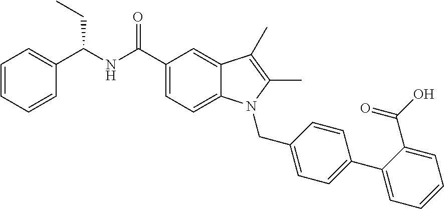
C1=CC=C(C(NC(C2=CC=C3C(=C2)C(C)=C(C)N3CC2=CC=C(C3=CC=CC=C3C(O)=O)C=C2)=O)CC)C=C1
